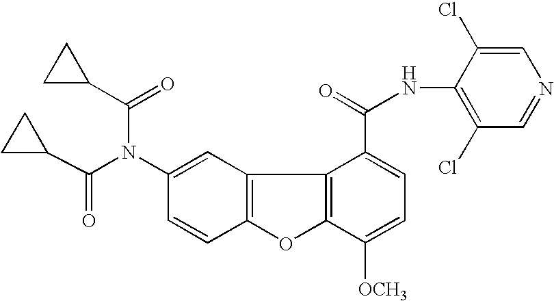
C12=C(C=C(N(C(=O)C3CC3)C(=O)C3CC3)C=C1)C1=C(O2)C([OCH3])=CC=C1C(=O)NC1=C(Cl)C=NC=C1Cl
